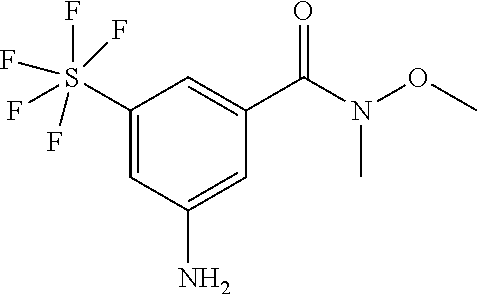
C1(S(F)(F)(F)(F)F)=CC(N)=CC(C(=O)N(C)OC)=C1
